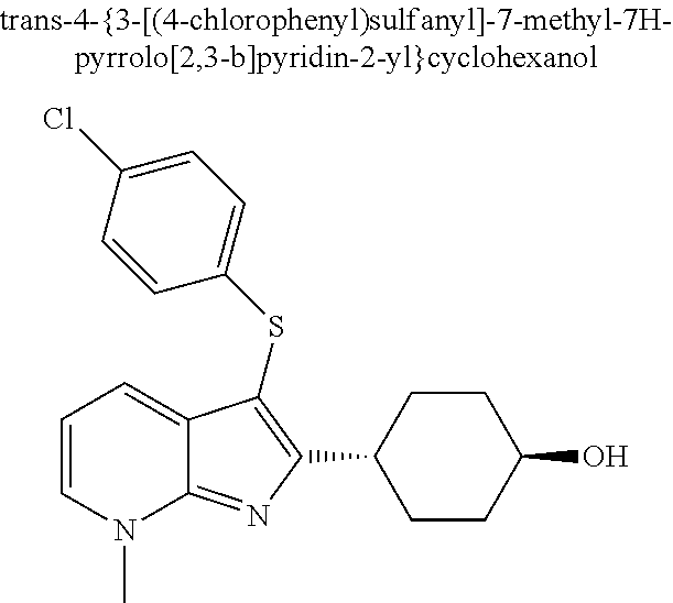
C1(C2=C(SC3=CC=C(Cl)C=C3)C3=CC=CN(C)C3=N2)CCC(O)CC1
